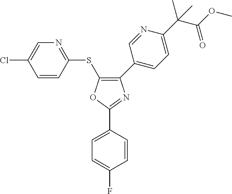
O1C(C2=CC=C(F)C=C2)=NC(C2=CC=C(C(C(=O)OC)(C)C)N=C2)=C1SC1=NC=C(Cl)C=C1
